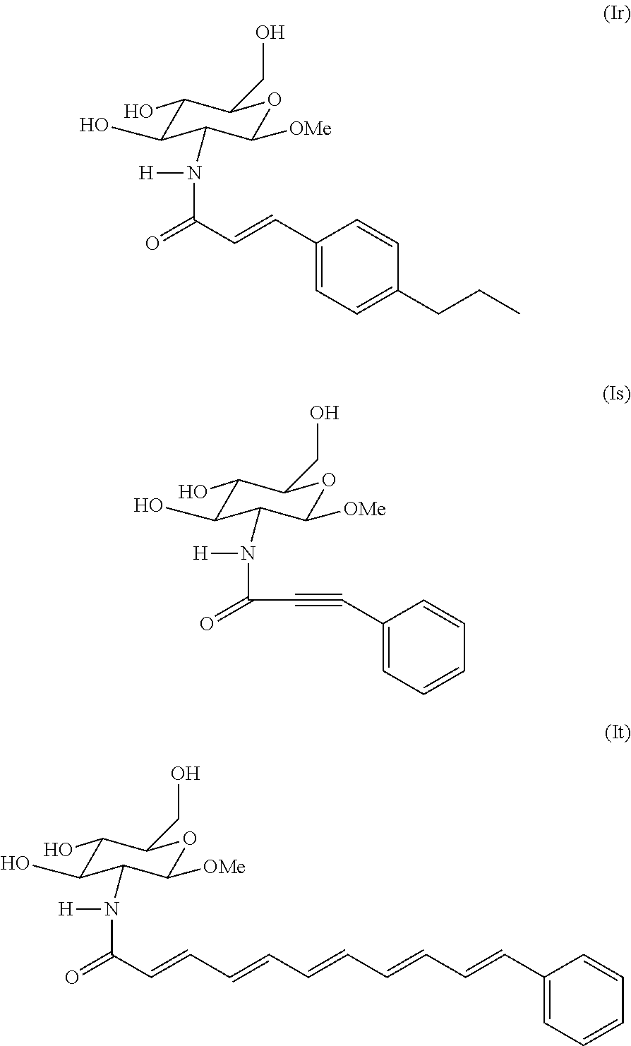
C1(O)C(O)C(N([H])C(C=CC2=CC=C(CCC)C=C2)=O)C([OMe])OC1CO.C1(O)C(O)C(N([H])C(C#CC2=CC=CC=C2)=O)C([OMe])OC1CO.C1(O)C(O)C(N([H])C(C=CC=CC=CC=CC=CC2=CC=CC=C2)=O)C([OMe])OC1CO
